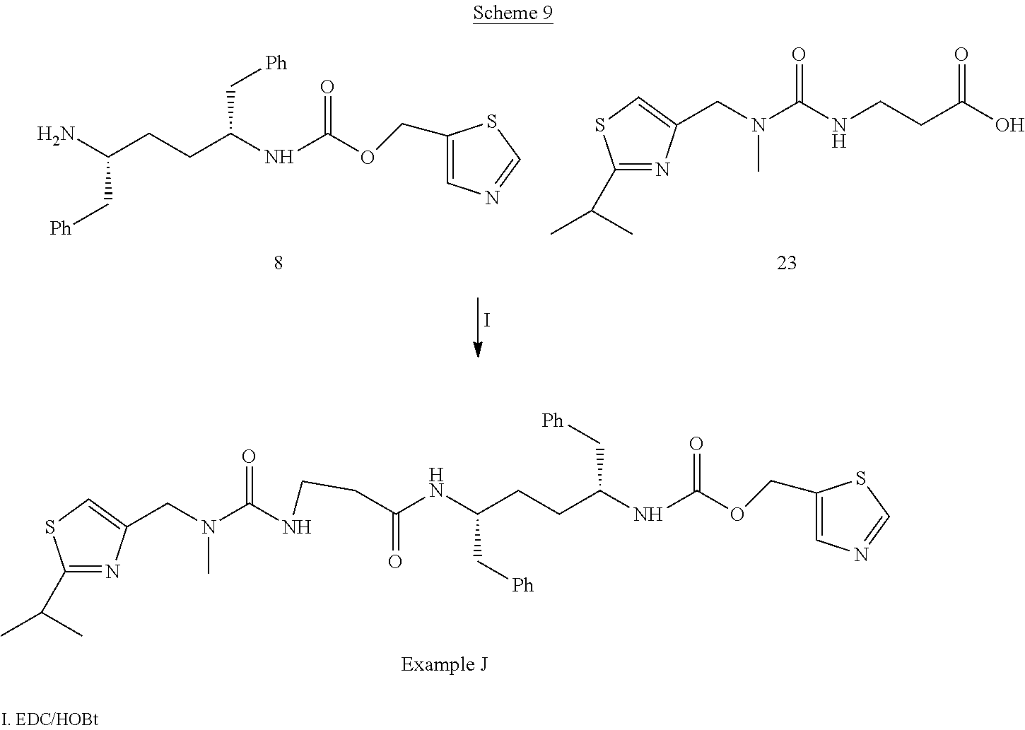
NC(CCC(NC(OCC1=CN=CS1)=O)C[Ph])C[Ph].C(O)(CCNC(=O)N(CC1=CSC(C(C)C)=N1)C)=O.I.N(C(CCC(NC(OCC1=CN=CS1)=O)C[Ph])C[Ph])C(=O)CCNC(=O)N(CC1=CSC(C(C)C)=N1)C
